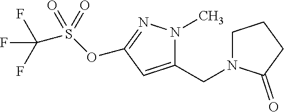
C1(CN2CCCC2=O)=CC(OS(=O)(=O)C(F)(F)F)=NN1C
